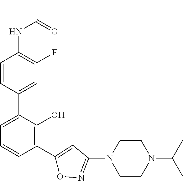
N(C1=C(F)C=C(C2=CC=CC(C3=CC(N4CCN(C(C)C)CC4)=NO3)=C2O)C=C1)C(=O)C
